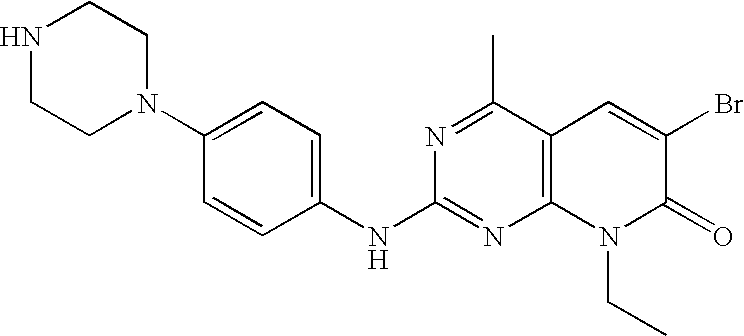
C1(NC2=NC3=C(C(C)=N2)C=C(Br)C(=O)N3CC)=CC=C(N2CCNCC2)C=C1
